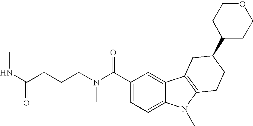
C1(C(N(CCCC(NC)=O)C)=O)=CC=C2C(=C1)C1=C(N2C)CCC(C2CCOCC2)C1
